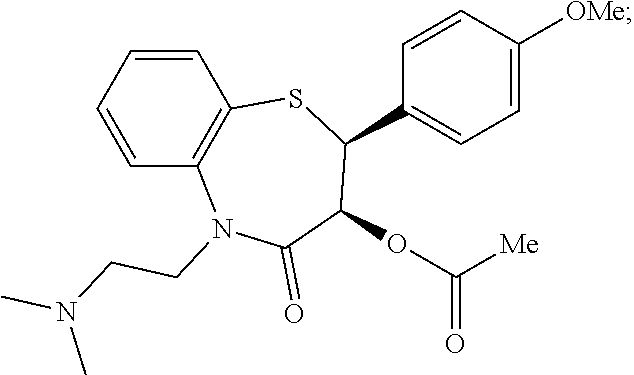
C1=CC=CC2=C1SC(C1=CC=C([OMe])C=C1)C(OC([Me])=O)C(=O)N2CCN(C)C
